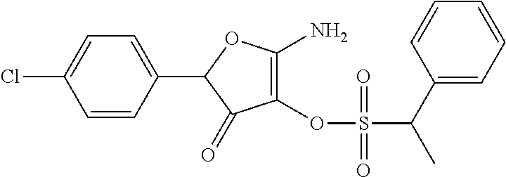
C1(OS(=O)(C(C2=CC=CC=C2)C)=O)=C(N)OC(C2=CC=C(Cl)C=C2)C1=O
